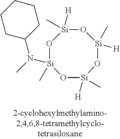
O1[Si](C)([H])O[Si](C)(N(C)C2CCCCC2)O[Si]([H])(C)O[Si]1(C)[H]
